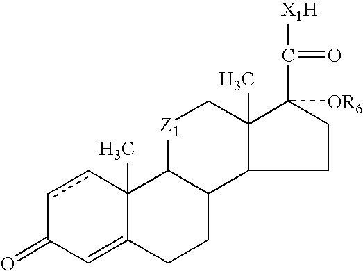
C12(C)C(=CC(=O)cc1)CCC1C2[Z1]CC2(C)C1CCC2(C([X1H])=O)[OR6]
